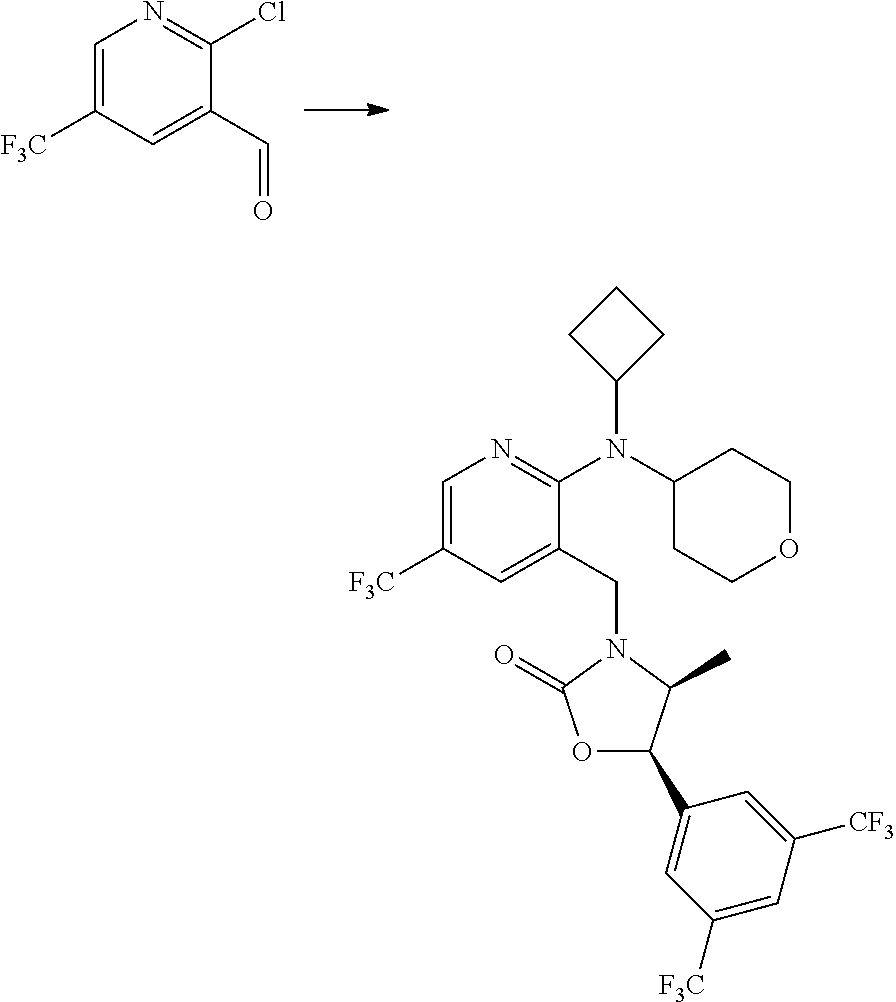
C1=C([F3C])C=C(C=O)C(Cl)=N1.C1=C([F3C])C=C(CN2C(C)C(C3=CC([F3C])=CC([CF3])=C3)OC2=O)C(N(C2CCC2)C2CCOCC2)=N1
